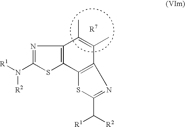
N1=C(N([R1])[R2])Sc2c3=C(C(C)=C(C)C=21)N=C(C([R1])[R2])S3
